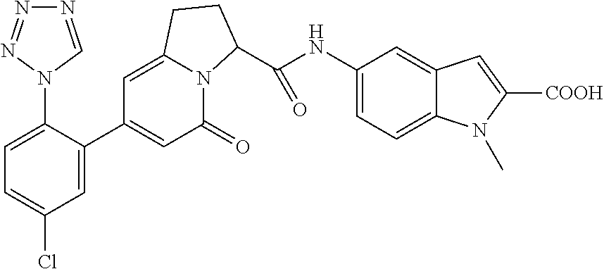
C1(NC(C2N3C(=O)C=C(C4=CC(Cl)=CC=C4N4C=NN=N4)C=C3CC2)=O)=CC=C2C(=C1)C=C([COOH])N2C
